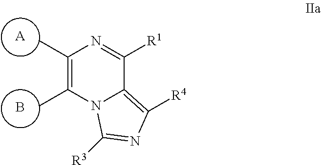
C1(C)=C(C)N2C(=C([R4])N=C2[R3])C([R1])=N1.[A].B
